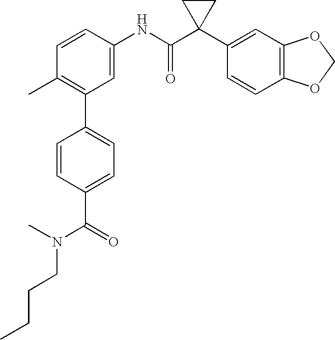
C1(C2=C(C)C=CC(NC(C3(C4=CC5=C(C=C4)OCO5)CC3)=O)=C2)=CC=C(C(N(CCCC)C)=O)C=C1
